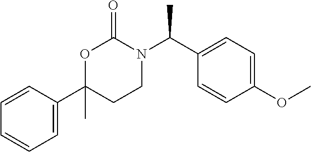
O1C(C2=CC=CC=C2)(C)CCN(C(C2=CC=C(OC)C=C2)C)C1=O
